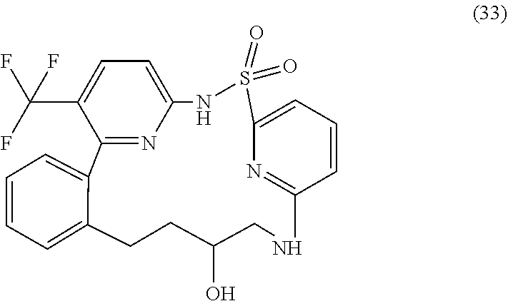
C12=CC=CC=C1CCC(O)CNC1=NC(=CC=C1)S(=O)(=O)NC1=CC=C(C(F)(F)F)C2=N1
